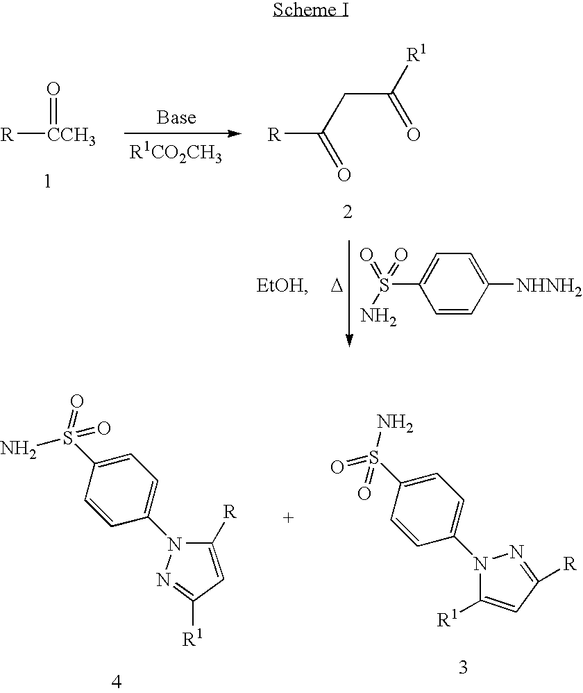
[R][CCH3]=O.[R]C(=O)CC([R1])=O.C1=CC([NHNH2])=CC=C1S(N)(=O)=O.[EtOH].[D].N1(C2=CC=C(S(=O)(N)=O)C=C2)C([R1])=CC([R])=N1.C1(N2C([R])=CC([R1])=N2)=CC=C(S(=O)(N)=O)C=C1
